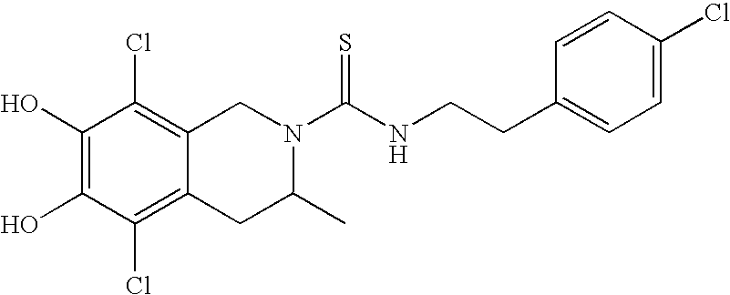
C1(O)=C(O)C(Cl)=C2C(=C1Cl)CN(C(NCCC1=CC=C(Cl)C=C1)=S)C(C)C2
